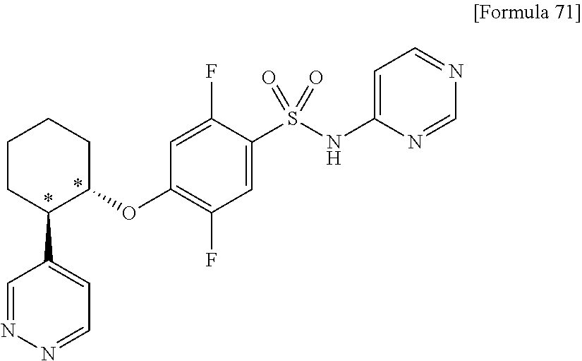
C1(C2C(OC3=C(F)C=C(S(=O)(=O)NC4=CC=NC=N4)C(F)=C3)CCCC2)=CC=NN=C1
